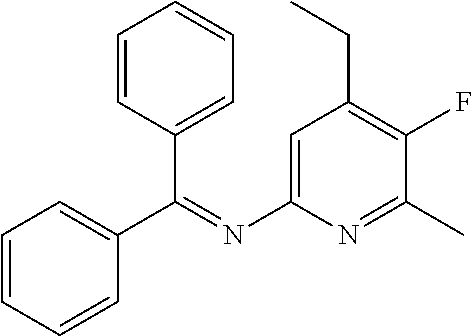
C1=C(N=C(C2=CC=CC=C2)C2=CC=CC=C2)N=C(C)C(F)=C1CC
